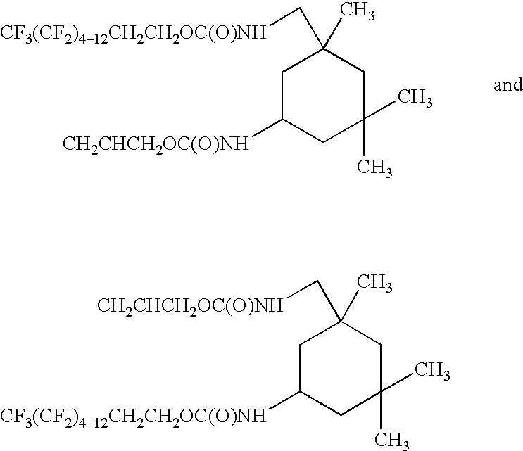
C1C([CF3(CF2)412CH2CH2OC(O)NH])CC(C)(C)CC1(C[CH2CHCH2OC(O)NH])C.C1C([CH2CHCH2OC(O)NH])CC(C)(C)CC1(C[CF3(CF2)412CH2CH2OC(O)NH])C
